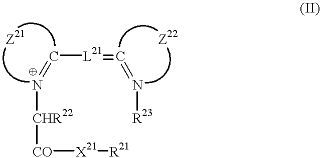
C([L21]=C=N[R23])=N[CHR22][CO][X21][R21].[Z21].[Z22]
